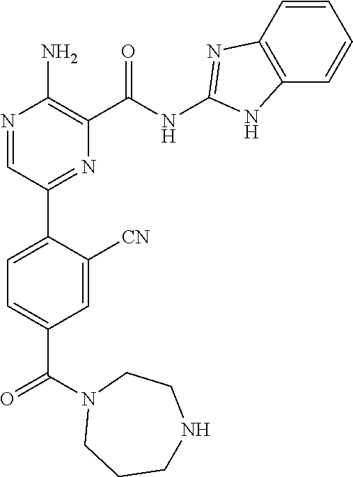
C1=C([CN])C(C2=NC(C(NC3=NC4=C(C=CC=C4)N3)=O)=C(N)N=C2)=CC=C1C(N1CCCNCC1)=O
